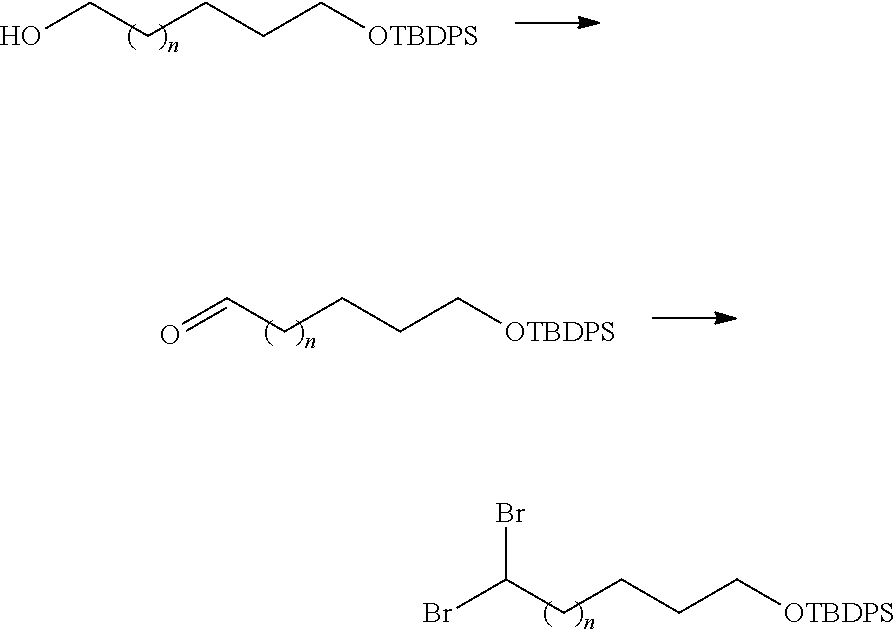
BrC(CCCC[OTBDPS])Br.OCCCCC[OTBDPS].O=CCCCC[OTBDPS]
